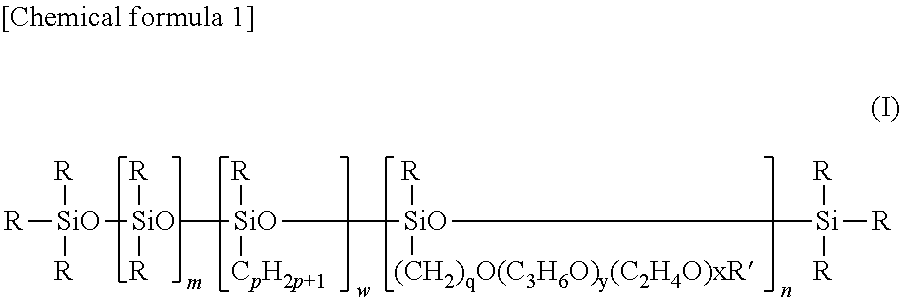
[R][SiO]([R])([R])[SiO]([SiO]([SiO]([R])([(CH2)qO(C3H6O)y(C2H4O)xR])[Si]([R])([R])[R])([R])[CpH2p+1])([R])[R]
